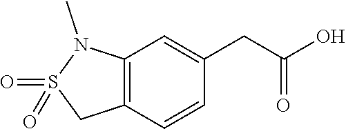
C1=CC(CC(=O)O)=CC2=C1CS(=O)(=O)N2C
